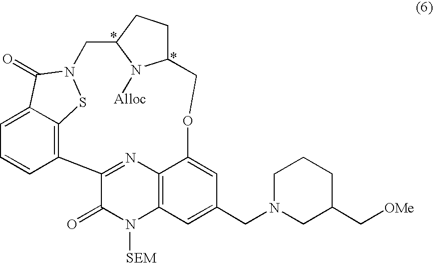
C1=C2C3=C(C=C1)C1=NC4=C(N([SEM])C1=O)C=C(CN1CC(C[OMe])CCC1)C=C4OCC1CCC(CN(S3)C2=O)N1[Alloc]
